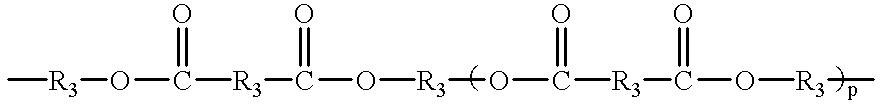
C[R3]OC([R3]C(O[R3]OC([R3]C(O[R3]C)=O)=O)=O)=O
